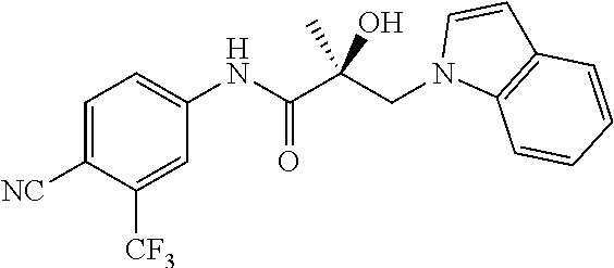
C1=C([NC])C([CF3])=CC(NC(C(CN2C3=C(C=C2)C=CC=C3)(O)C)=O)=C1
